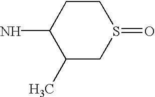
C1(C)CS(=O)CCC1N
